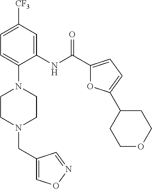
C1=C([CF3])C=C(NC(C2=CC=C(C3CCOCC3)O2)=O)C(N2CCN(CC3=CON=C3)CC2)=C1
